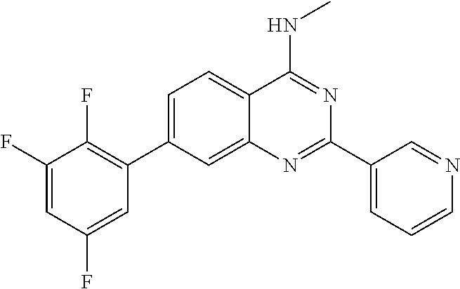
C1=C(C2=C(F)C(F)=CC(F)=C2)C=C2C(=C1)C(NC)=NC(C1=CC=CN=C1)=N2
